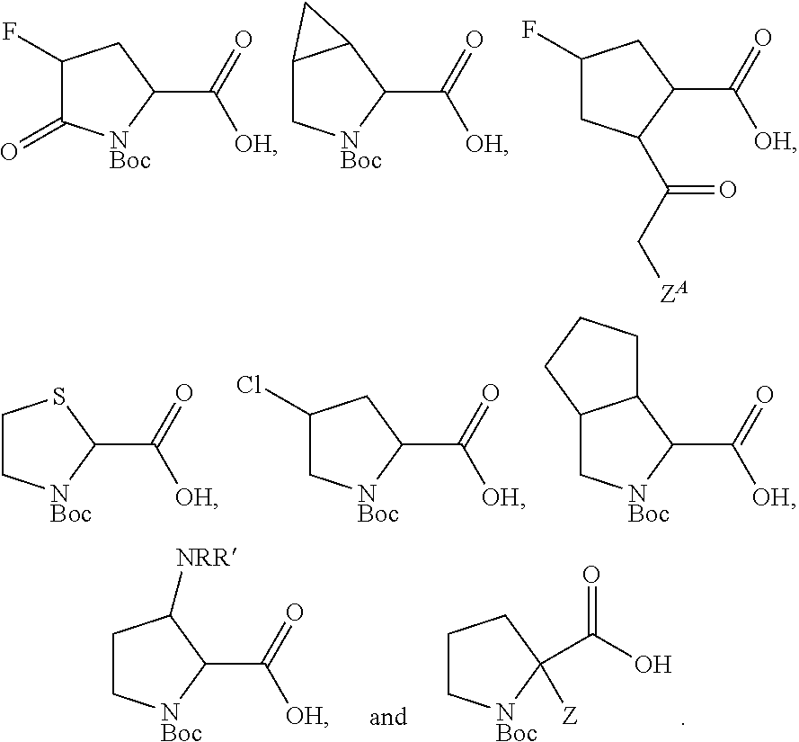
C1(F)C(=O)[NBoc]C(C([OH])=O)C1.C12C[NBoc]C(C([OH])=O)C1C2.C1(F)CC(C(C[ZA])=O)C(C([OH])=O)C1.C1C[NBoc]C(C([OH])=O)S1.C1(Cl)C[NBoc]C(C([OH])=O)C1.C12C[NBoc]C(C([OH])=O)C1CCC2.C1C[NBoc]C(C([OH])=O)C1[NRR].C1C[NBoc]C([Z])(C(O)=O)C1
